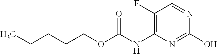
C1(F)=C(NC(OCCCCC)=O)N=C(O)N=C1
